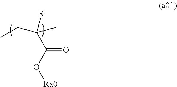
C(C(O[Ra0])=O)(CC)(C)[R]
